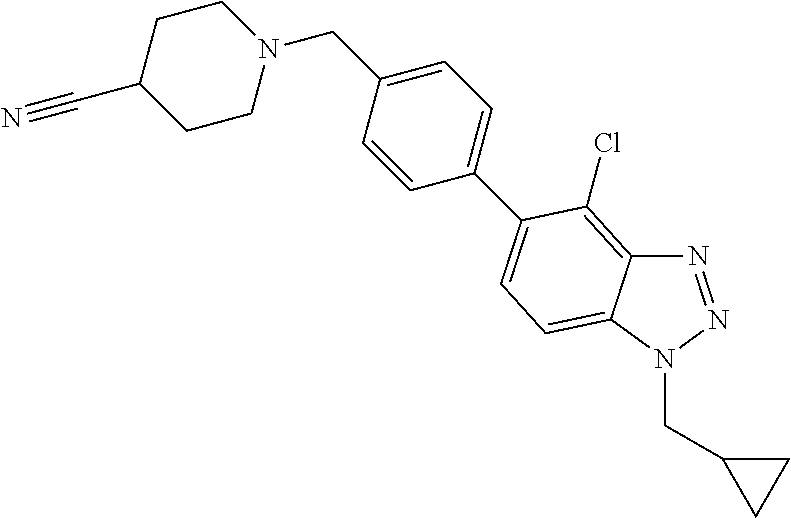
N1=NN(CC2CC2)C2=CC=C(C3=CC=C(CN4CCC(C#N)CC4)C=C3)C(Cl)=C12
